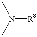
CN(C)[R8]
